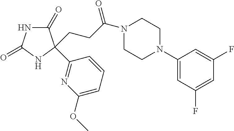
C1(=O)NC(=O)NC1(CCC(N1CCN(C2=CC(F)=CC(F)=C2)CC1)=O)C1=NC(OC)=CC=C1
